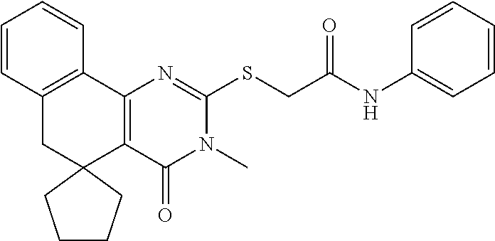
C12=C(C3=C(CC14CCCC4)C=CC=C3)N=C(SCC(NC1=CC=CC=C1)=O)N(C)C2=O
